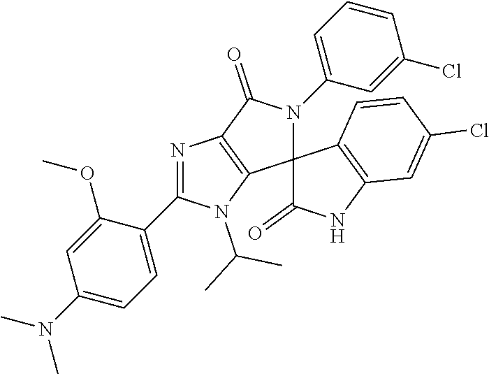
N1=C(C2=CC=C(N(C)C)C=C2OC)N(C(C)C)C2=C1C(=O)N(C1=CC=CC(Cl)=C1)C21C(=O)NC2=C1C=CC(Cl)=C2
